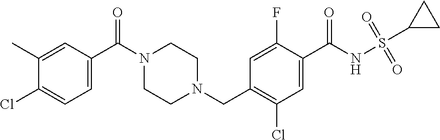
C1(C)=CC(C(N2CCN(CC3=C(Cl)C=C(C(NS(C4CC4)(=O)=O)=O)C(F)=C3)CC2)=O)=CC=C1Cl
